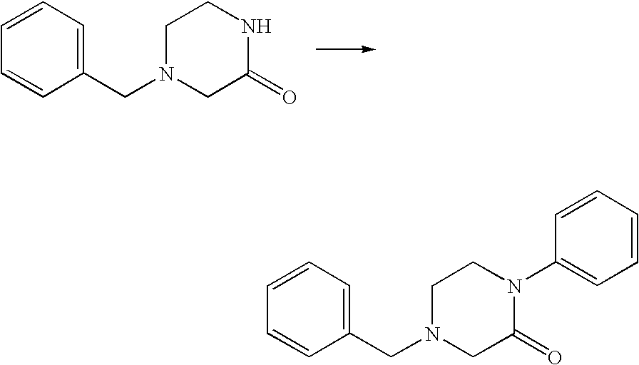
C1=CC=C(CN2CC(=O)NCC2)C=C1.C1=CC=C(CN2CC(=O)N(C3=CC=CC=C3)CC2)C=C1
